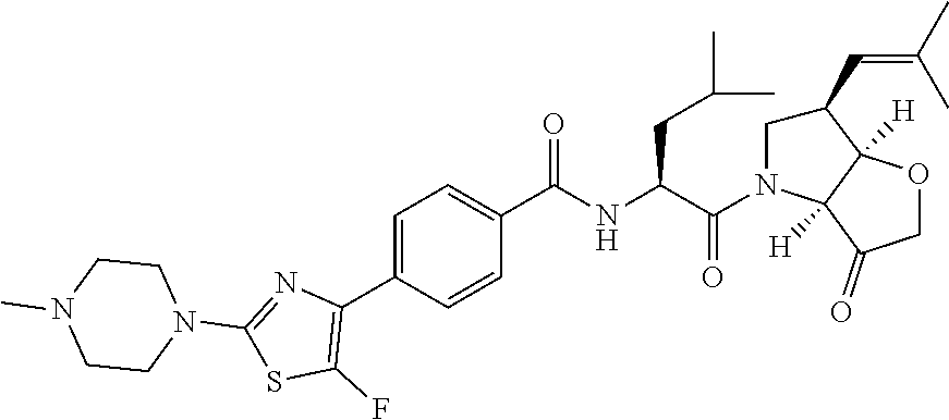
C1=C(C2=C(F)SC(N3CCN(C)CC3)=N2)C=CC(C(=O)NC(C(=O)N2CC(C=C(C)C)C3([H])C2([H])C(=O)CO3)CC(C)C)=C1
